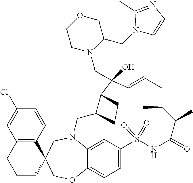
N12C3=CC(=CC=C3OCC3(C4=C(C=C(Cl)C=C4)CCC3)C1)S(=O)(=O)NC(=O)C(C)C(C)CC=CC(CN1C(CN3C=CN=C3C)COCC1)(O)C1C(C2)CC1
